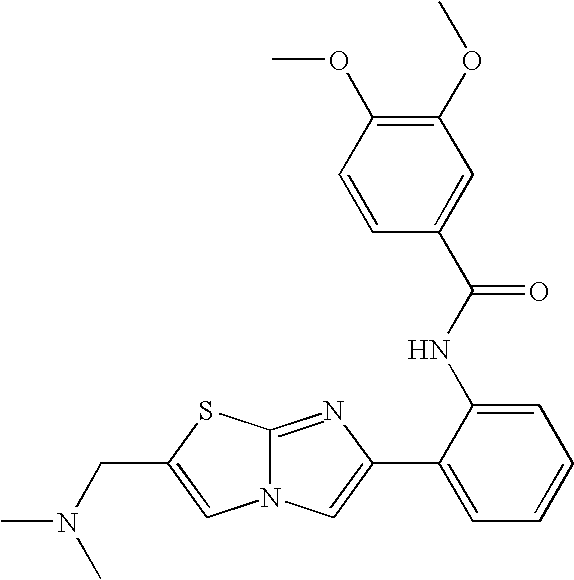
N12C(=NC(C3=CC=CC=C3NC(C3=CC(OC)=C(OC)C=C3)=O)=C1)SC(CN(C)C)=C2
